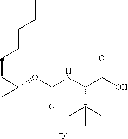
C1(CCCC=C)CC1OC(NC(C(O)=O)C(C)(C)C)=O.[D1]
